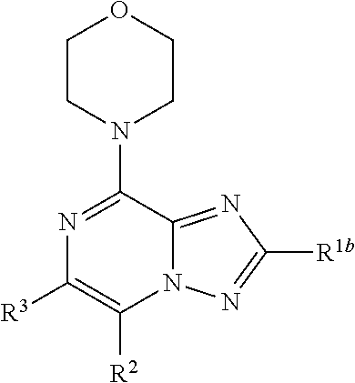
N12C(=NC([R1b])=N1)C(N1CCOCC1)=NC([R3])=C2[R2]
